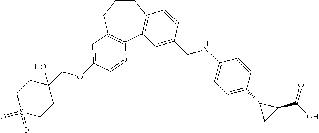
C1CCC2=C(C3=C1C=CC(CNC1=CC=C(C4CC4C(=O)O)C=C1)=C3)C=CC(OCC1(O)CCS(=O)(=O)CC1)=C2
